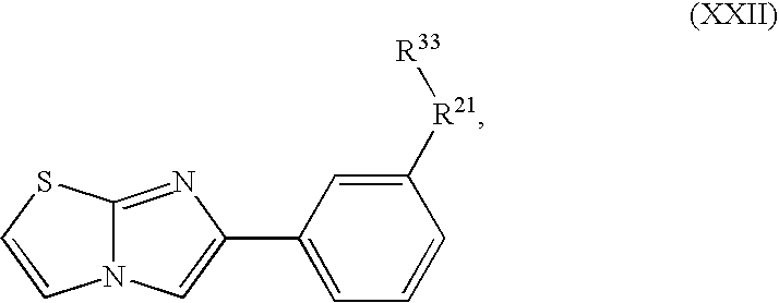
N12C(=NC(C3=CC=CC([R21][R33])=C3)=C1)SC=C2
